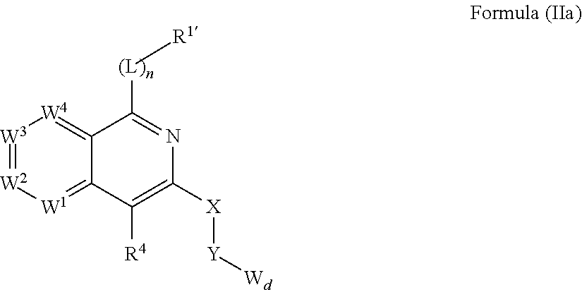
[W3]1=[W2][W1]=C2C(=[W4]1)C([(L][R1])=NC([X][Y][Wd])=C2[R4]
